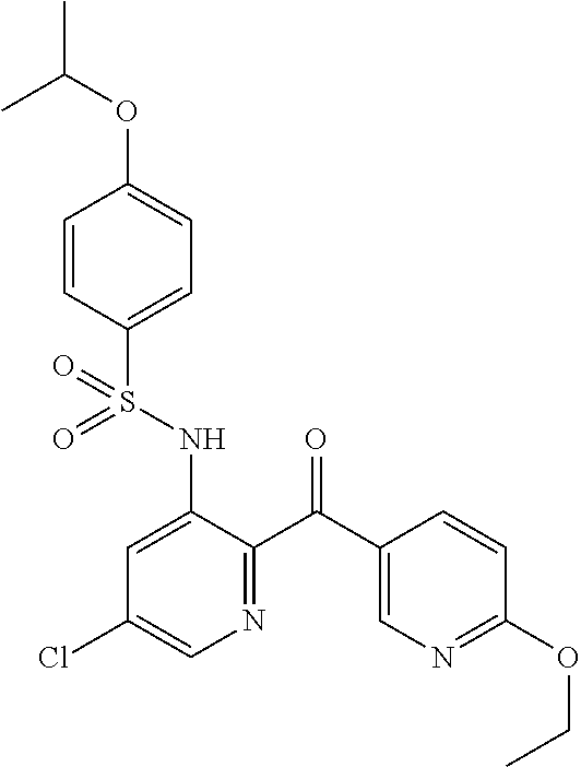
C1=CC(S(NC2=CC(Cl)=CN=C2C(C2=CN=C(OCC)C=C2)=O)(=O)=O)=CC=C1OC(C)C
